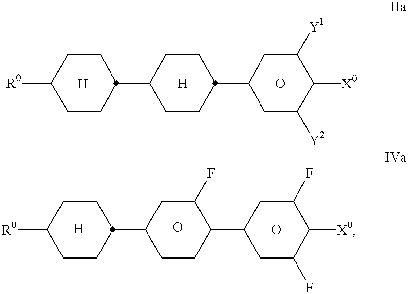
[R0]C1CCC(C2CCC(C3CC([Y2])C([X0])C([Y1])C3)CC2)CC1.[R0]C1CCC(C2CCC(C3CC(F)C([X0])C(F)C3)C(F)C2)CC1
